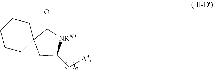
C1(C[A3])[NRN3]C(=O)C2(C1)CCCCC2
